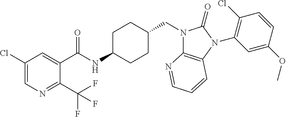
C1(Cl)=CN=C(C(F)(F)F)C(C(NC2CCC(CN3C4=C(N(C5=C(Cl)C=CC(OC)=C5)C3=O)C=CC=N4)CC2)=O)=C1
